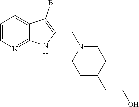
C1=CN=C2C(=C1)C(Br)=C(CN1CCC(CCO)CC1)N2
